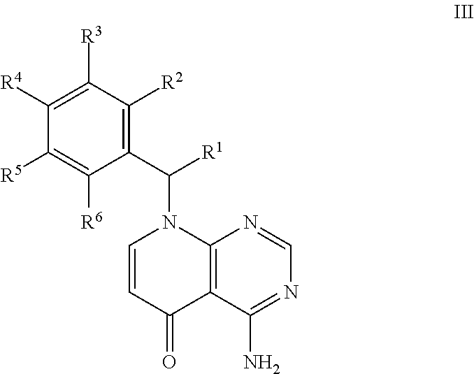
C1([R5])=C([R6])C(C([R1])N2C=CC(=O)C3=C2N=CN=C3N)=C([R2])C([R3])=C1[R4]
